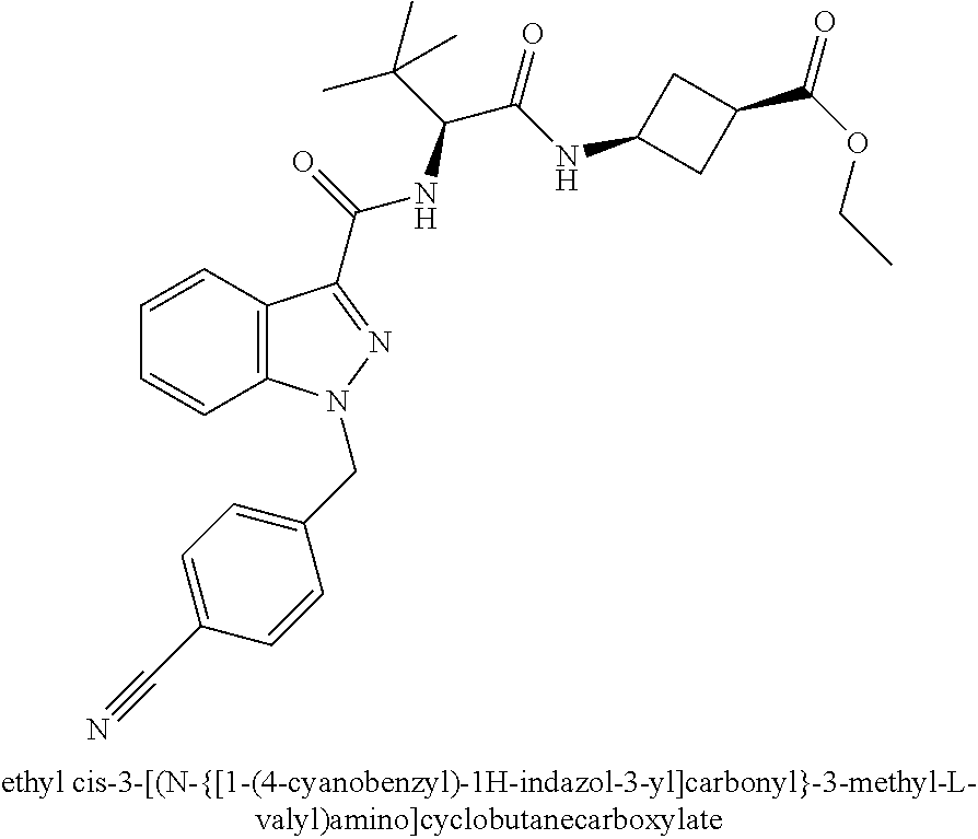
C1=CC2=C(C=C1)N(CC1=CC=C(C#N)C=C1)N=C2C(=O)NC(C(C)(C)C)C(=O)NC1CC(C(OCC)=O)C1
